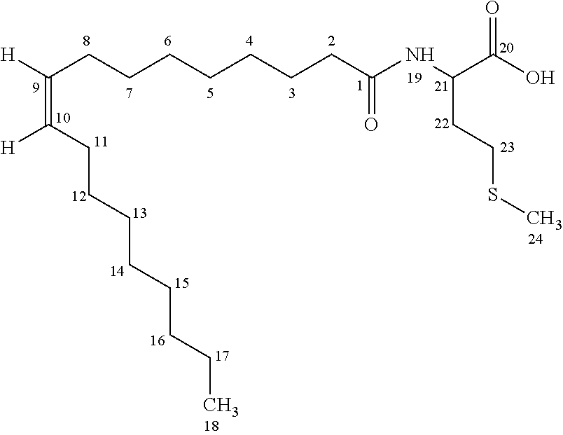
C(CCCCCCCC(NC(C(O)=O)CCSC)=O)([H])=C([H])CCCCCCCC
